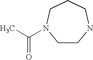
C1CNCCCN1C(C)=O
